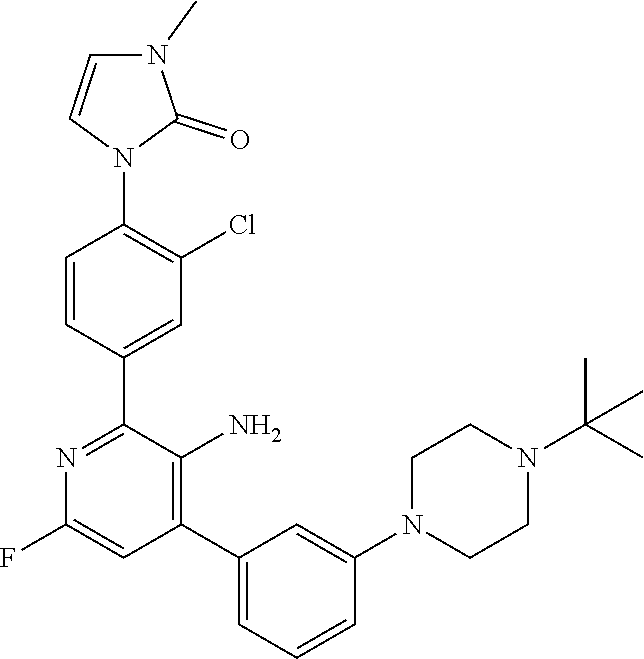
C1=CC(C2=NC(F)=CC(C3=CC=CC(N4CCN(C(C)(C)C)CC4)=C3)=C2N)=CC(Cl)=C1N1C(=O)N(C)C=C1
